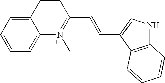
C1=CC=C2C(=C1)C=CC(C=CC1=CNC3=C1C=CC=C3)=N2C
